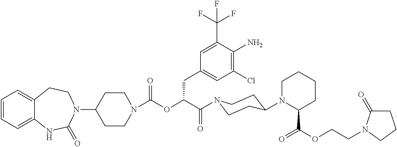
C1=CC=C2C(=C1)CCN(C1CCN(C(OC(C(=O)N3CCC(N4C(C(OCCN5C(=O)CCC5)=O)CCCC4)CC3)CC3=CC(Cl)=C(N)C(C(F)(F)F)=C3)=O)CC1)C(=O)N2
